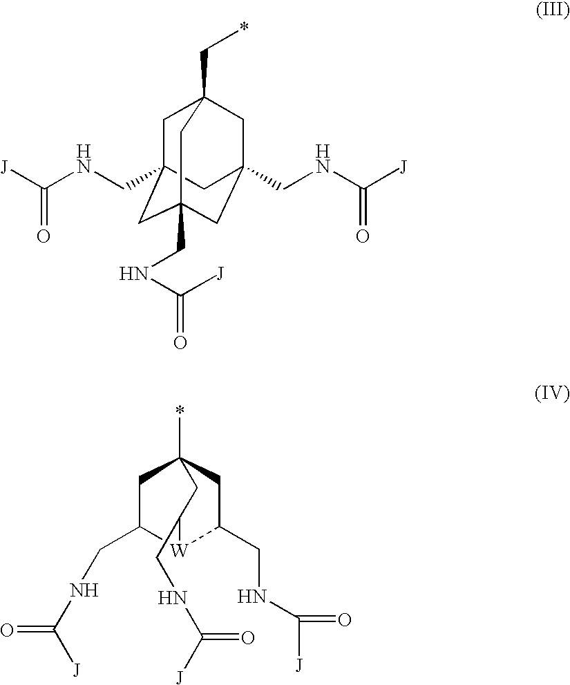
C1C2(CNC([J])=O)CC3(CNC([J])=O)CC(CNC([J])=O)(CC1(C*)C3)C2.C1C(CNC([J])=O)[W]2C(CNC([J])=O)CC1(*)CC2CNC([J])=O
